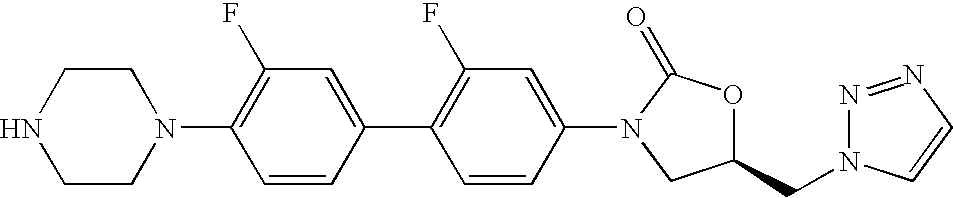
N1(C2=C(F)C=C(C3=C(F)C=C(N4C(=O)OC(CN5N=NC=C5)C4)C=C3)C=C2)CCNCC1
